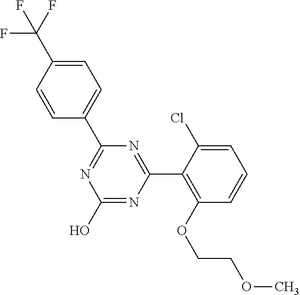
N1=C(C2=CC=C(C(F)(F)F)C=C2)N=C(C2=C(OCCOC)C=CC=C2Cl)N=C1O
